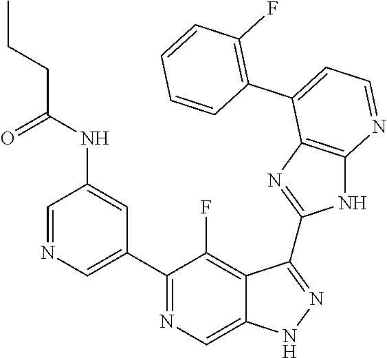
C1=NC=C(C2=NC=C3C(=C2F)C(C2=NC4=C(N2)N=CC=C4C2=C(F)C=CC=C2)=NN3)C=C1NC(CCC)=O
